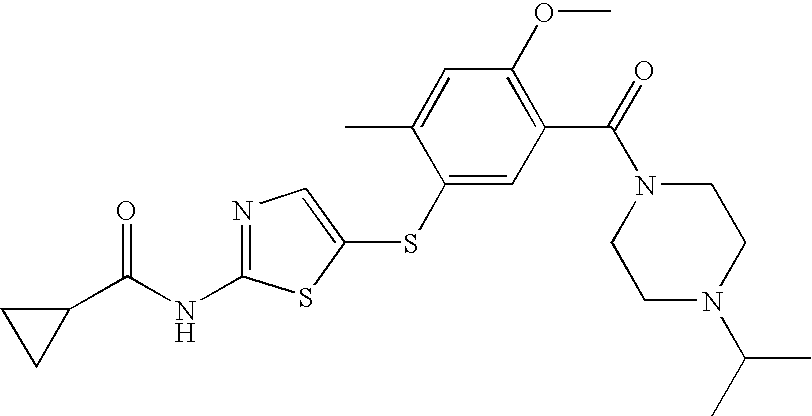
C1(C(NC2=NC=C(SC3=CC(C(=O)N4CCN(C(C)C)CC4)=C(OC)C=C3C)S2)=O)CC1
